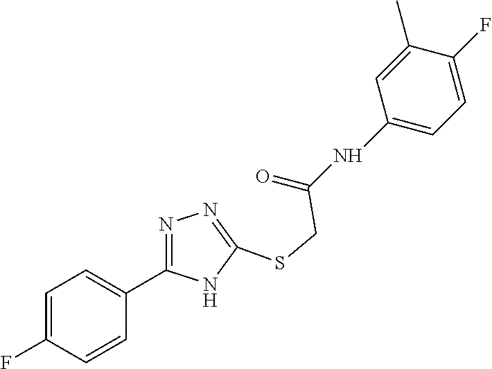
N(C(=O)CSC1=NN=C(C2=CC=C(F)C=C2)N1)C1=CC=C(F)C(C)=C1
